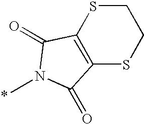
C1SC2=C(SC1)C(=O)N(C)C2=O
